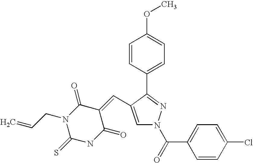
C1=C(C=C2C(=O)N(CC=C)C(=S)NC2=O)C(C2=CC=C(OC)C=C2)=NN1C(=O)C1=CC=C(Cl)C=C1
